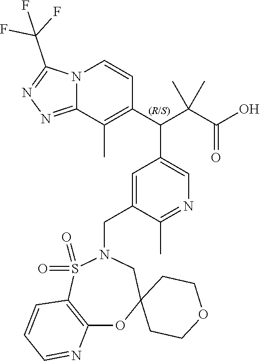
N12C(=NN=C1C(F)(F)F)C(C)=C(C(C(C(O)=O)(C)C)C1=CN=C(C)C(CN3S(=O)(=O)C4=C(OC5(C3)CCOCC5)N=CC=C4)=C1)C=C2
